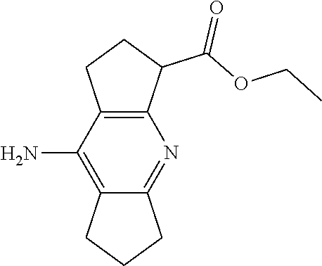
C1(N)=C2CCCC2=NC2=C1CCC2C(=O)OCC
